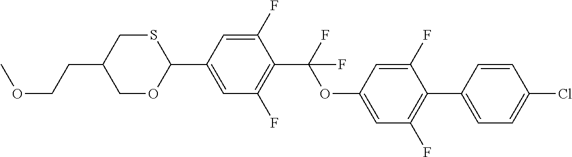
S1CC(CCOC)COC1C1=CC(F)=C(C(F)(OC2=CC(F)=C(C3=CC=C(Cl)C=C3)C(F)=C2)F)C(F)=C1
